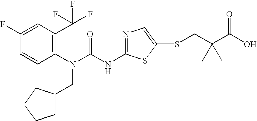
C1(F)=CC(C(F)(F)F)=C(N(C(NC2=NC=C(SCC(C(O)=O)(C)C)S2)=O)CC2CCCC2)C=C1
